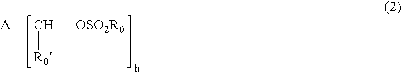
[A]C([R0])[OSO2R0]
